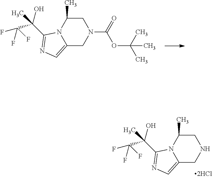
C12=CN=C(C(O)(C)C(F)(F)F)N1C(C)CN(C(=O)OC(C)(C)C)C2.C12=CN=C(C(O)(C)C(F)(F)F)N1C(C)CNC2
